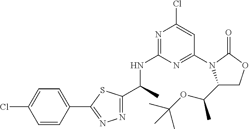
C(C)(NC1=NC(Cl)=CC(N2C(C(OC(C)(C)C)C)COC2=O)=N1)C1=NN=C(C2=CC=C(Cl)C=C2)S1
